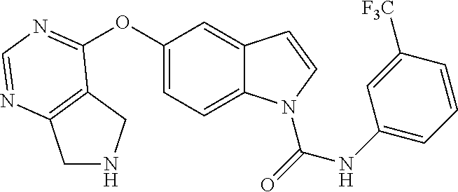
C1NCC2=C1N=CN=C2OC1=CC=C2C(=C1)C=CN2C(=O)NC1=CC=CC([F3C])=C1
